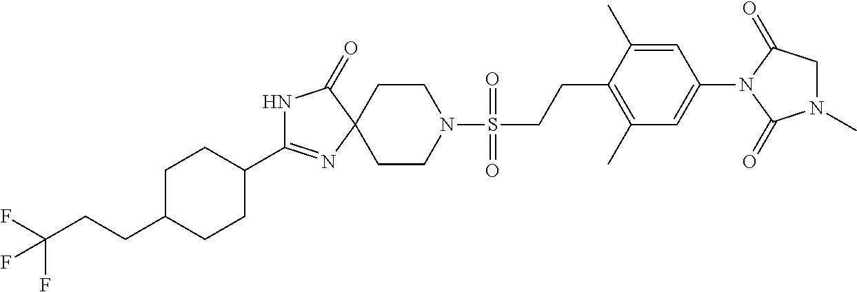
N1C(C2CCC(CCC(F)(F)F)CC2)=NC2(C1=O)CCN(S(CCC1=C(C)C=C(N3C(=O)N(C)CC3=O)C=C1C)(=O)=O)CC2
